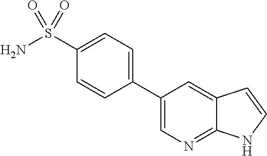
C1(C2=CC=C(S(N)(=O)=O)C=C2)=CN=C2C(=C1)C=CN2
